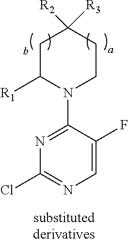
C1C([R1])N(C2=NC(Cl)=NC=C2F)CCC1([R2])[R3]
